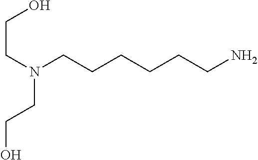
C(N(CCO)CCCCCCN)CO
